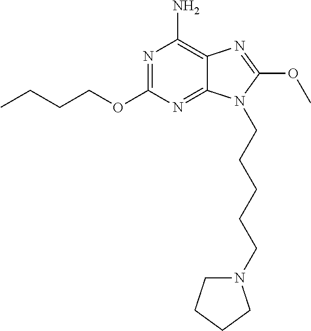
CCCCOC1=NC(N)=C2C(=N1)N(CCCCCN1CCCC1)C(OC)=N2
